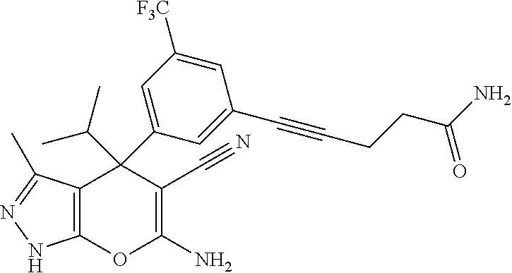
C12=C(C(C)=NN1)C(C1=CC([F3C])=CC(C#CCCC(N)=O)=C1)(C(C)C)C(C#N)=C(N)O2
